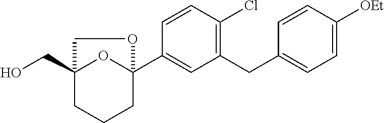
C1(CC2=CC=C([OEt])C=C2)=C(Cl)C=CC(C23OC(CO)(CCC2)CO3)=C1
